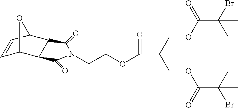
C1=CC2C3C(=O)N(CCOC(=O)C(COC(C(Br)(C)C)=O)(COC(C(C)(Br)C)=O)C)C(=O)C3C1O2
